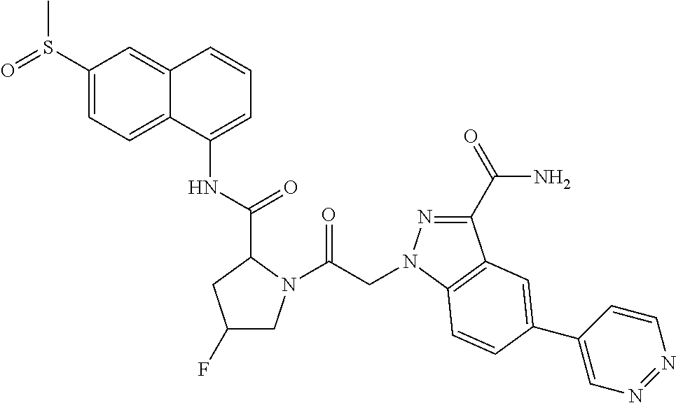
C12=CC=C(S(=O)C)C=C1C=CC=C2NC(C1CC(F)CN1C(CN1N=C(C(=O)N)C2=C1C=CC(C1=CN=NC=C1)=C2)=O)=O
